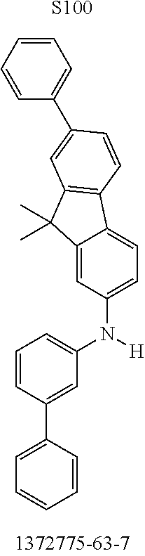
C1=CC(C2=CC=CC=C2)=CC(N([H])C2=CC=C3C(=C2)C(C)(C)C2=C3C=CC(C3=CC=CC=C3)=C2)=C1.[S100]
